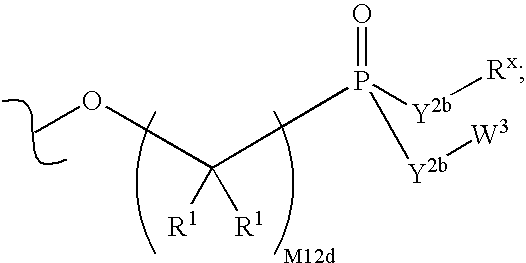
O(C)C(P([Y2b][Rx])(=O)[Y2b][W3])([R1])[R1]
